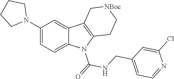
C1(N2CCCC2)=CC=C2C(=C1)C1=C(N2C(=O)NCC2=CC=NC(Cl)=C2)CC[NBoc]C1
